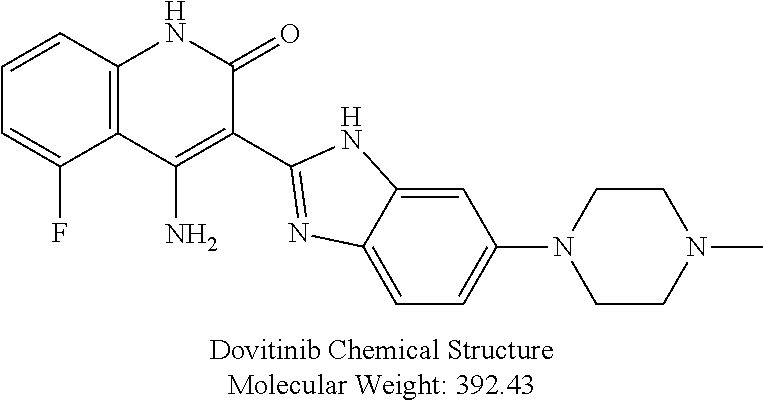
C12=C(C=CC=C1F)NC(=O)C(C1=NC3=CC=C(N4CCN(C)CC4)C=C3N1)=C2N
